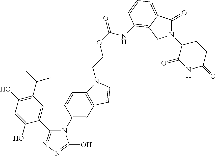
C1(N2C(C3=CC(C(C)C)=C(O)C=C3O)=NN=C2O)=CC2=C(C=C1)N(CCOC(NC1=C3C(=CC=C1)C(=O)N(C1C(=O)NC(=O)CC1)C3)=O)C=C2
